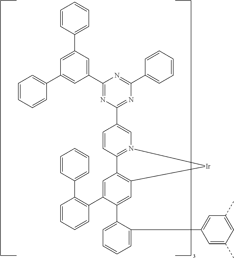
C1(C2=CC3=C(C=C2C2=CC=CC=C2C2=CC(C)=CC(C)=C2)[Ir]N2=C3C=CC(C3=NC(C4=CC=CC=C4)=NC(C4=CC(C5=CC=CC=C5)=CC(C5=CC=CC=C5)=C4)=N3)=C2)=C(C2=CC=CC=C2)C=CC=C1
